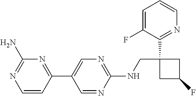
C1(C2=CN=C(NCC3(C4=NC=CC=C4F)CC(F)C3)N=C2)=NC(N)=NC=C1
